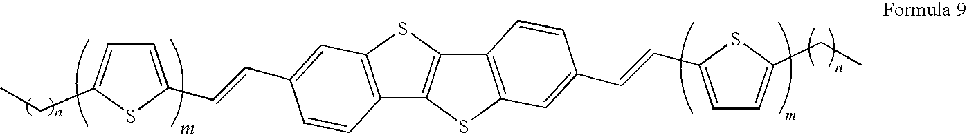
C(C)C1=CC=C(C=CC2=CC3=C(C4=C(S3)C3=C(S4)C=C(C=CC4=CC=C(CC)S4)C=C3)C=C2)S1
